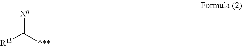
[R1b]C([***])=[Xa]
